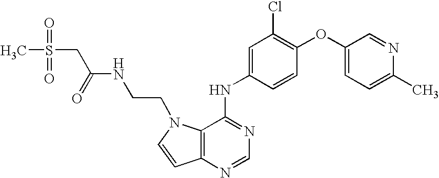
C12=C(N=CN=C1NC1=CC(Cl)=C(OC3=CC=C(C)N=C3)C=C1)C=CN2CCNC(CS(C)(=O)=O)=O
